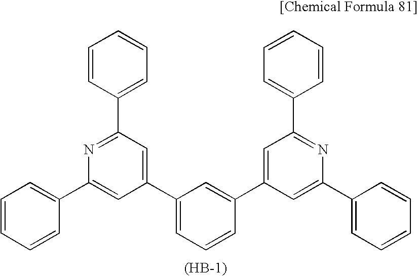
C1(C2=CC(C3=CC=CC=C3)=NC(C3=CC=CC=C3)=C2)=CC=CC(C2=CC(C3=CC=CC=C3)=NC(C3=CC=CC=C3)=C2)=C1.[(HB-1)]
